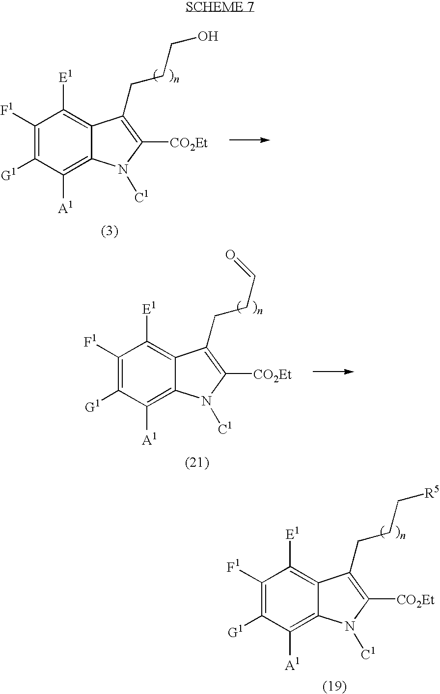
C1([F1])=C([G1])C([A1])=C2C(=C1[E1])C(CCCO)=C([CO2Et])N2[C1].C1([F1])=C([G1])C([A1])=C2C(=C1[E1])C(CCC=O)=C([CO2Et])N2[C1].C1([F1])=C([G1])C([A1])=C2C(=C1[E1])C(CCC[R5])=C([CO2Et])N2[C1]
